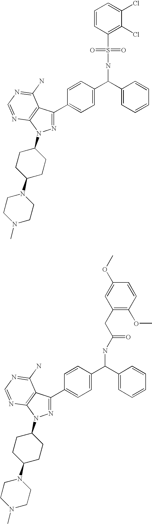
N1=C(C2=CC=C(C(C3=CC=CC=C3)NS(C3=C(Cl)C(Cl)=CC=C3)(=O)=O)C=C2)C2=C(N1C1CCC(N3CCN(C)CC3)CC1)N=CN=C2N.N1=C(C2=CC=C(C(C3=CC=CC=C3)NC(=O)CC3=C(OC)C=CC(OC)=C3)C=C2)C2=C(N1C1CCC(N3CCN(C)CC3)CC1)N=CN=C2N
